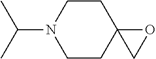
C1CN(C(C)C)CCC12OC2
